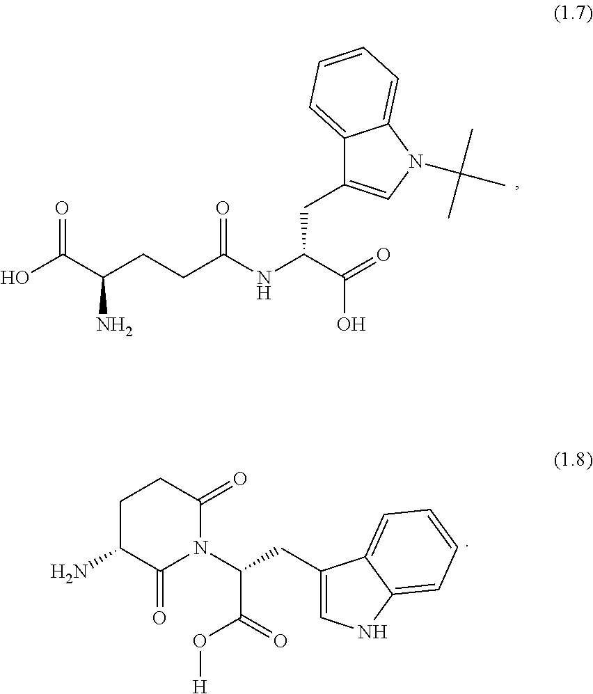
O=C(C(CCC(NC(C(=O)O)CC1=CN(C(C)(C)C)C2=CC=CC=C12)=O)N)O.C1C(N)C(=O)N(C(CC2=CNC3=CC=CC=C23)C(=O)O[H])C(=O)C1
